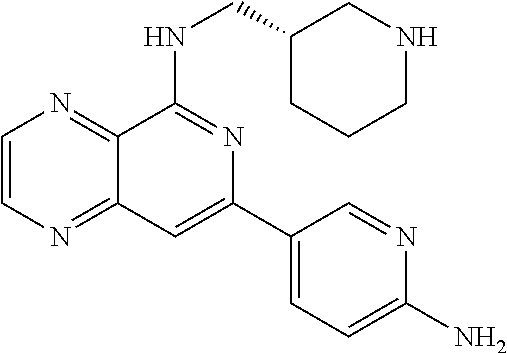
C1=CN=C2C(=N1)C(NCC1CNCCC1)=NC(C1=CC=C(N)N=C1)=C2
